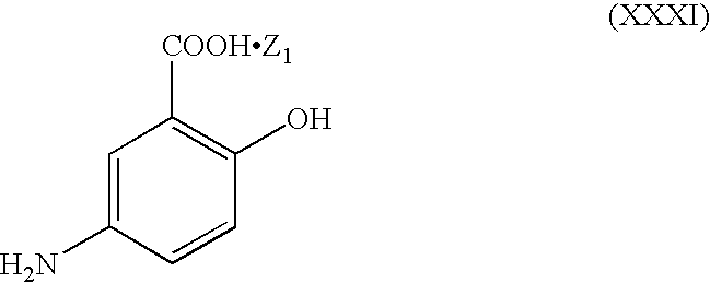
C1=C(N)C=CC(O)=C1[COOHZ1]
